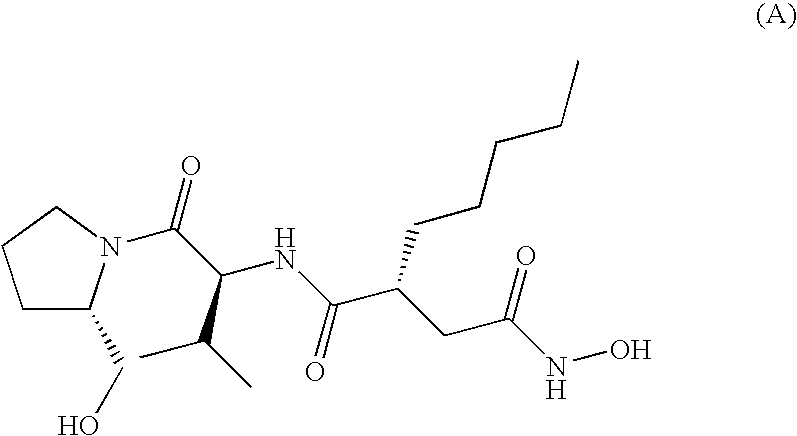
CC(C(C(=O)N1C(CO)CCC1)NC(=O)C(CC(NO)=O)CCCCC)C
